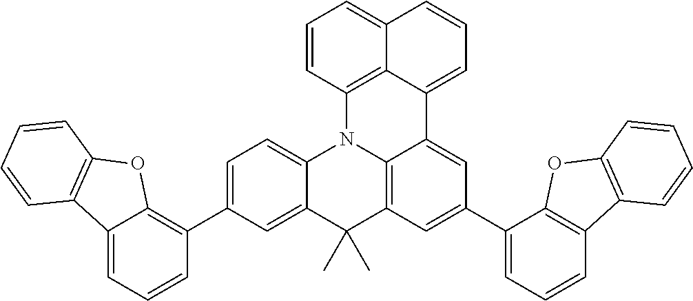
C1=CC2=C3C(=C1)C=CC=C3C1=CC(C3=CC=CC4=C3OC3=C4C=CC=C3)=CC3=C1N2C1=CC=C(C2=C4C(=CC=C2)C2=C(O4)C=CC=C2)C=C1C3(C)C
